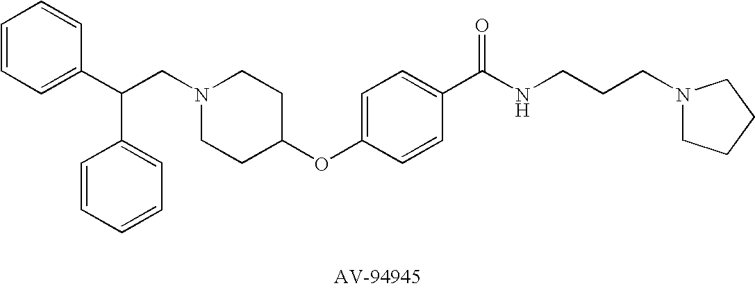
C(N1CCC(OC2=CC=C(C(NCCCN3CCCC3)=O)C=C2)CC1)C(C1=CC=CC=C1)C1=CC=CC=C1
